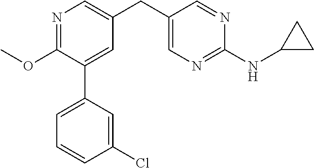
N1=C(OC)C(C2=CC=CC(Cl)=C2)=CC(CC2=CN=C(NC3CC3)N=C2)=C1
